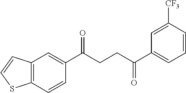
C12=C(C=CC(C(CCC(C3=CC=CC([CF3])=C3)=O)=O)=C1)SC=C2
